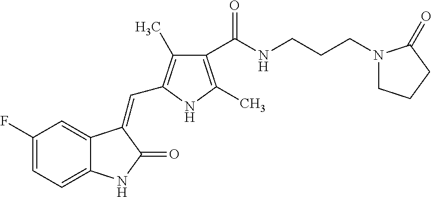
C1(F)=CC=C2C(=C1)C(=CC1=C(C)C(C(NCCCN3CCCC3=O)=O)=C(C)N1)C(=O)N2
